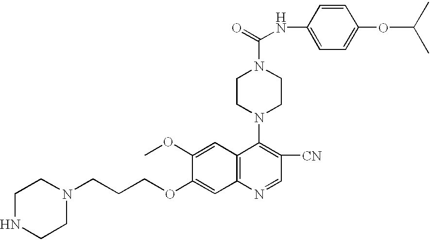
O(C1=CC2=C(C=C1OC)C(N1CCN(C(=O)NC3=CC=C(OC(C)C)C=C3)CC1)=C([CN])C=N2)CCCN1CCNCC1
